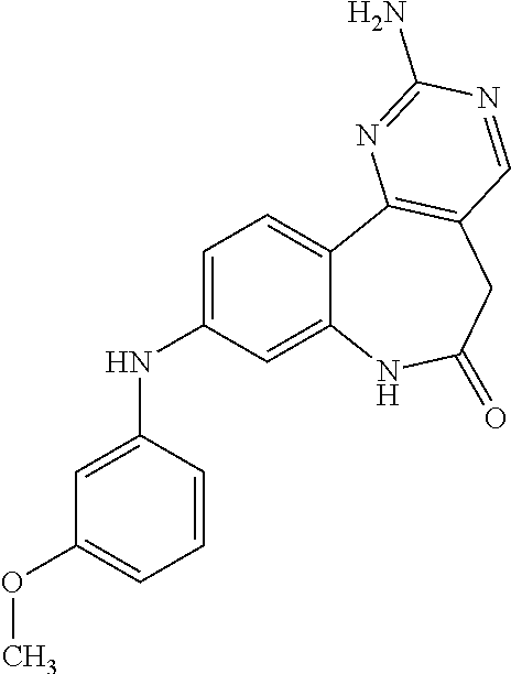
C12=CC(NC3=CC(OC)=CC=C3)=CC=C1C1=C(CC(=O)N2)C=NC(N)=N1
